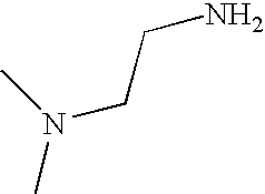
CN(C)CCN
